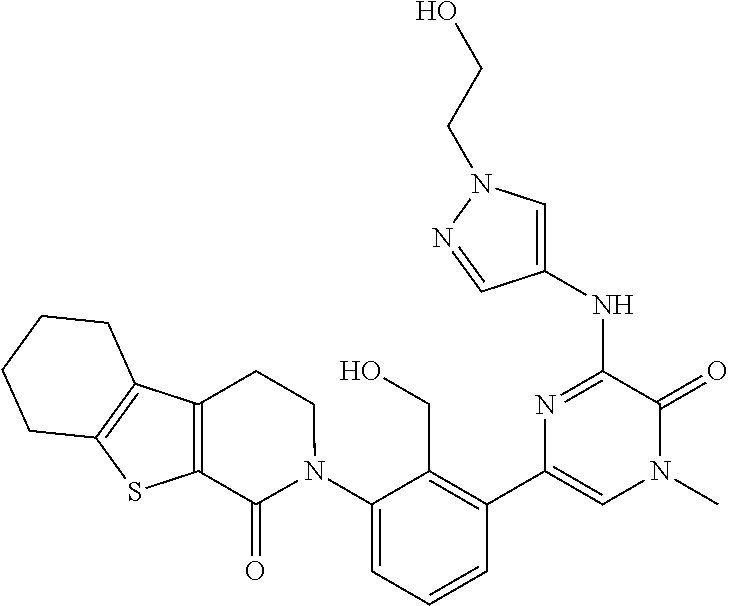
C1(NC2=NC(C3=C(CO)C(N4CCC5=C(C4=O)SC4=C5CCCC4)=CC=C3)=CN(C)C2=O)=CN(CCO)N=C1
